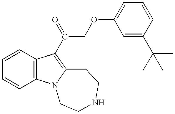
C1=CC=CC2=C1C(C(COC1=CC=CC(C(C)(C)C)=C1)=O)=C1N2CCNCC1
